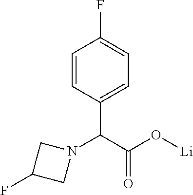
C1=CC(C(C(O[Li])=O)N2CC(F)C2)=CC=C1F
